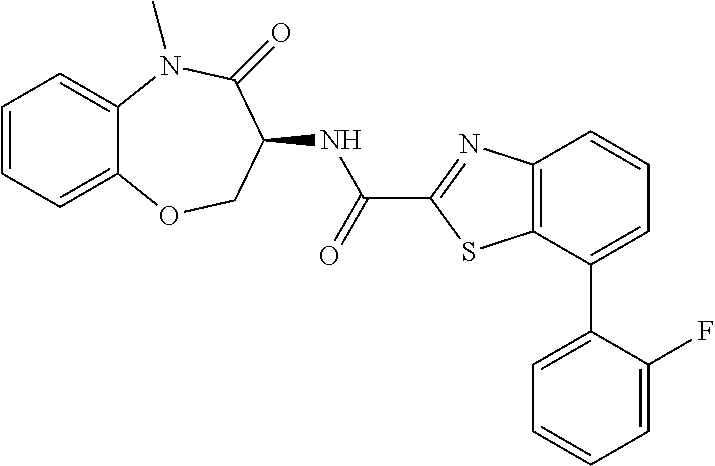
C1=CC=C2C(=C1)N(C)C(=O)C(NC(C1=NC3=C(S1)C(C1=CC=CC=C1F)=CC=C3)=O)CO2
